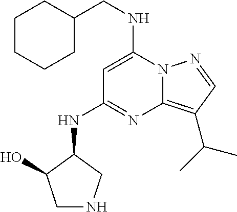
C(NC1=CC(NC2CNCC2O)=NC2=C(C(C)C)C=NN12)C1CCCCC1
